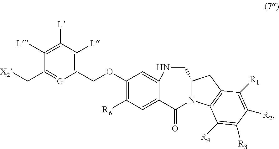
C1(COC2=C([R6])C=C3C(=C2)NCC2N(C3=O)C3=C(C2)C([R1])=C([R2])C([R3])=C3[R4])=C([L])C([L])=C([L])C(C[X2])=[G]1
